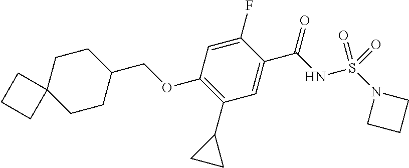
C1(COC2=C(C3CC3)C=C(C(NS(N3CCC3)(=O)=O)=O)C(F)=C2)CCC2(CC1)CCC2
